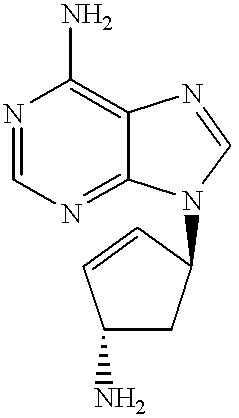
N1=CN=C2C(=C1N)N=CN2C1CC(N)C=C1
